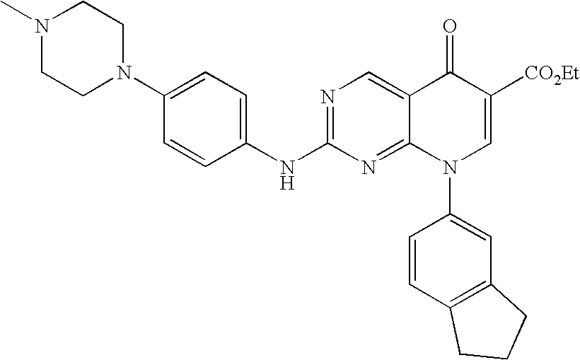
C1=CC(NC2=NC=C3C(=N2)N(C2=CC4=C(C=C2)CCC4)C=C([CO2Et])C3=O)=CC=C1N1CCN(C)CC1
